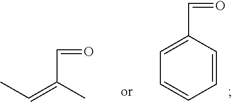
C1=CC(C=O)=CC=C1.C(C=O)(=CC)C
